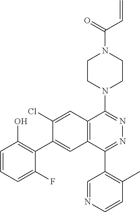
C1CN(C2=NN=C(C3=C(C)C=CN=C3)C3=C2C=C(Cl)C(C2=C(O)C=CC=C2F)=C3)CCN1C(=O)C=C
